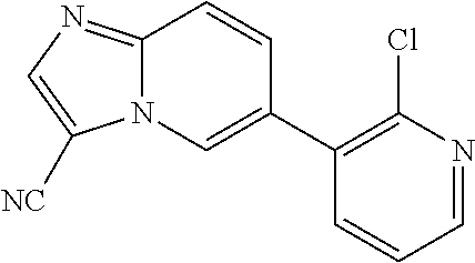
C12=NC=C([NC])N1C=C(C1=C(Cl)N=CC=C1)C=C2
